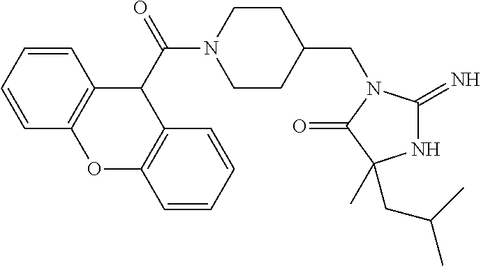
N1C(=N)N(CC2CCN(C(C3C4=C(OC5=C3C=CC=C5)C=CC=C4)=O)CC2)C(=O)C1(C)CC(C)C
